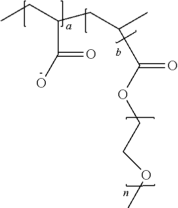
CCC(CC(C)C(=O)OCCOC)C(O)=O
